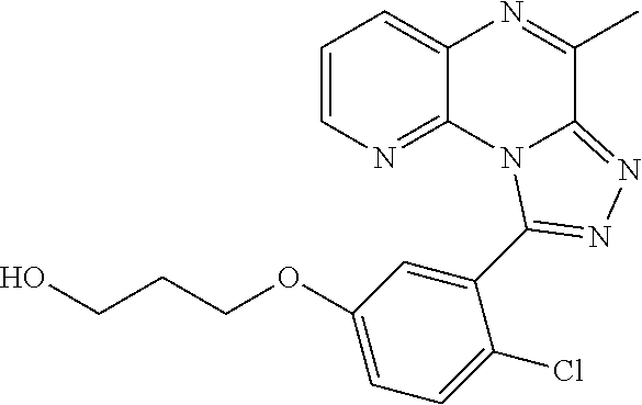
C1=CN=C2C(=C1)N=C(C)C1=NN=C(C3=CC(OCCCO)=CC=C3Cl)N21
